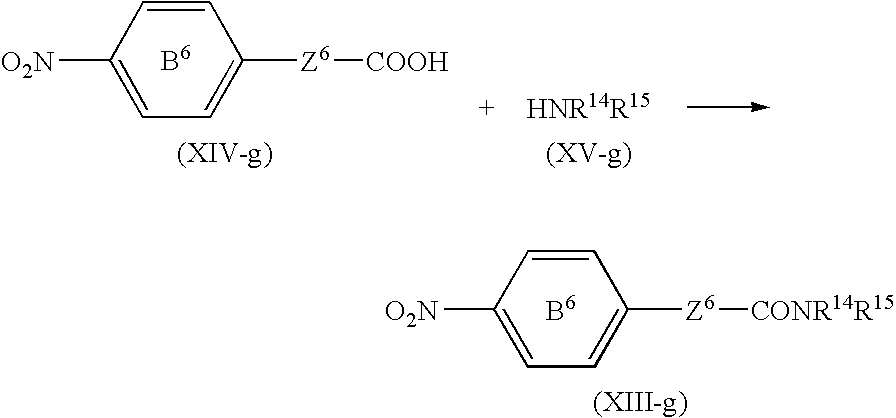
C1=CC([O2N])=CC=C1[Z6][CONR14R15].C1=CC([O2N])=CC=C1[Z6][COOH]
